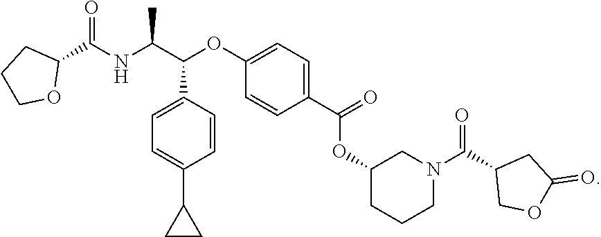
C1=CC(C(=O)OC2CCCN(C(=O)C3CC(=O)OC3)C2)=CC=C1OC(C1=CC=C(C2CC2)C=C1)C(NC(=O)C1CCCO1)C
